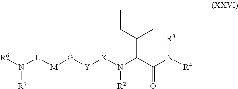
[R6]N([L][M][G][Y][X]N(C(C(N([R4])[R3])=O)C(CC)C)[R2])[R7]
